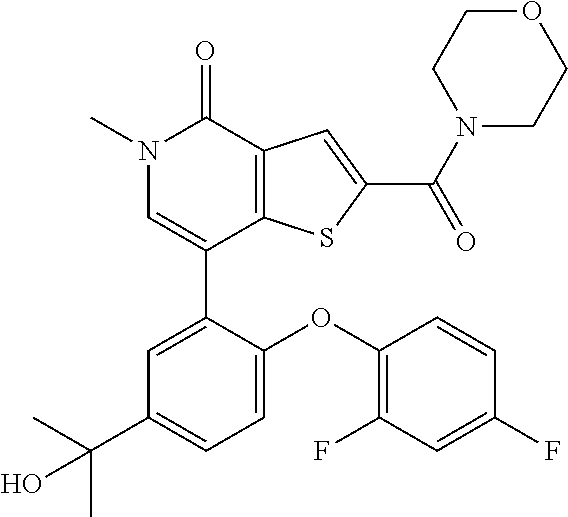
N1(C)C=C(C2=CC(C(C)(C)O)=CC=C2OC2=C(F)C=C(F)C=C2)C2=C(C1=O)C=C(C(N1CCOCC1)=O)S2
